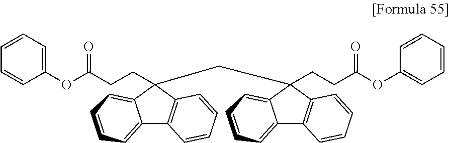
C12=CC=CC=C1C(CC1(CCC(OC3=CC=CC=C3)=O)C3=C(C4=CC=CC=C41)C=CC=C3)(CCC(OC1=CC=CC=C1)=O)C1=C2C=CC=C1
